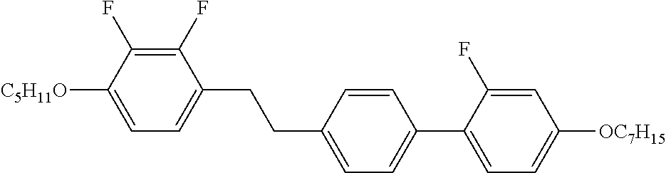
C1(F)=C(F)C([C5H11O])=CC=C1CCC1=CC=C(C2=CC=C([OC7H15])C=C2F)C=C1
